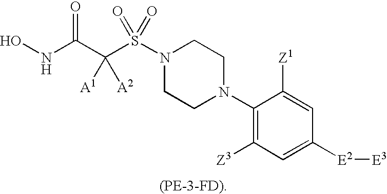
ONC(C(S(N1CCN(C2=C([Z3])C=C([E2][E3])C=C2[Z1])CC1)(=O)=O)([A1])[A2])=O
